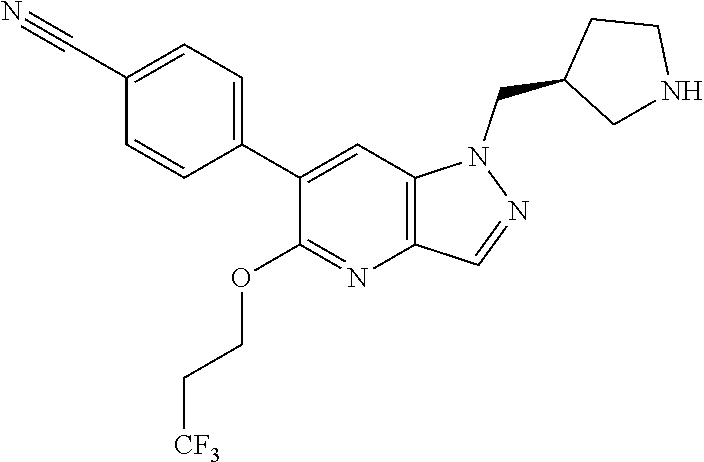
C1(C2=CC=C(C#N)C=C2)=CC2=C(N=C1OCC[CF3])C=NN2CC1CNCC1
